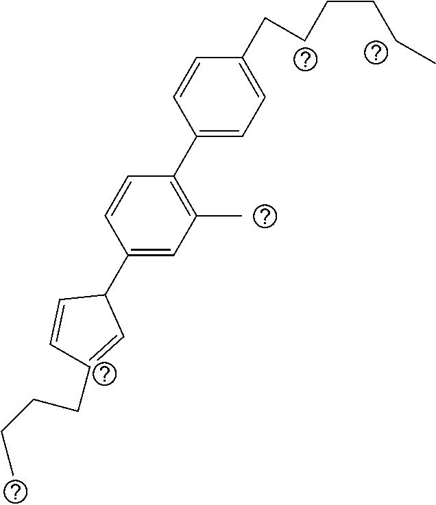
C1(C2C=CC(CCCC)=C2)=CC(C)=C(C2=CC=C(CCCCCC)C=C2)C=C1
